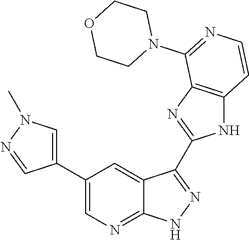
C1(C2=CN=C3C(=C2)C(C2=NC4=C(N2)C=CN=C4N2CCOCC2)=NN3)=CN(C)N=C1
